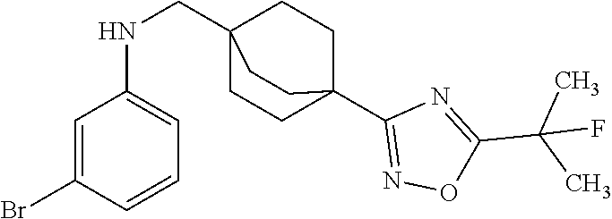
C1=C(Br)C=CC=C1NCC12CCC(C3=NOC(C(C)(F)C)=N3)(CC1)CC2
